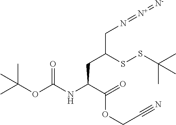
C(C(=O)OCC#N)(CC(CN=[N+]=[N-])SSC(C)(C)C)NC(OC(C)(C)C)=O
